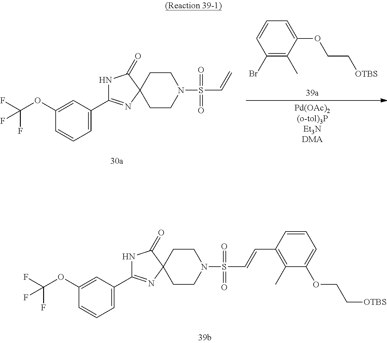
C1(Br)=C(C)C(OCC[OTBS])=CC=C1.N1C(C2=CC=CC(OC(F)(F)F)=C2)=NC2(C1=O)CCN(S(C=C)(=O)=O)CC2.N1C(C2=CC=CC(OC(F)(F)F)=C2)=NC2(C1=O)CCN(S(C=CC1=C(C)C(OCC[OTBS])=CC=C1)(=O)=O)CC2
